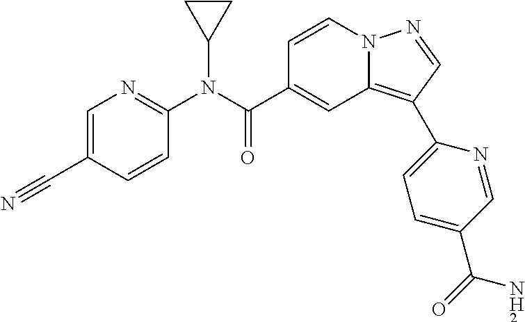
C1=CN2C(=C(C3=CC=C(C(=O)N)C=N3)C=N2)C=C1C(N(C1=NC=C(C#N)C=C1)C1CC1)=O
